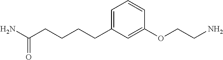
C(CCC1=CC=CC(OCCN)=C1)CC(N)=O
